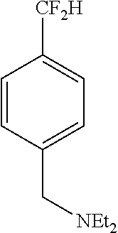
C1=CC(C[NEt2])=CC=C1[CF2H]
